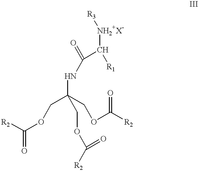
[R2]C(OCC(COC([R2])=O)(NC(C([NH2+X-][R3])[R1])=O)COC([R2])=O)=O
